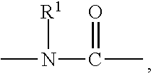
CN(C(=O)C)[R1]
